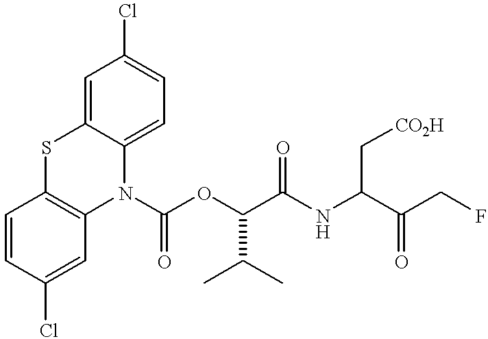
C1=CC(Cl)=CC2=C1SC1=CC(Cl)=CC=C1N2C(OC(C(NC(C(CF)=O)C[CO2H])=O)C(C)C)=O
